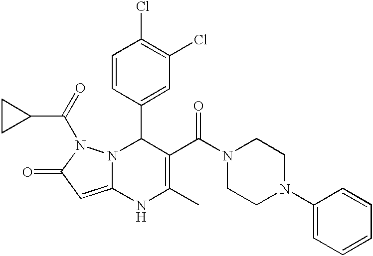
C1=CC(C2N3C(=CC(=O)N3C(C3CC3)=O)NC(C)=C2C(N2CCN(C3=CC=CC=C3)CC2)=O)=CC(Cl)=C1Cl
